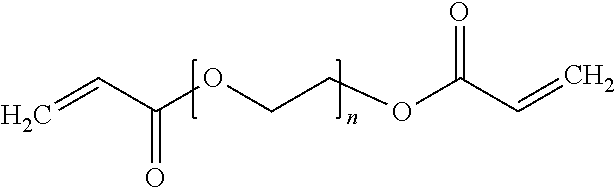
O=C(OCCOC(=O)C=C)C=C
